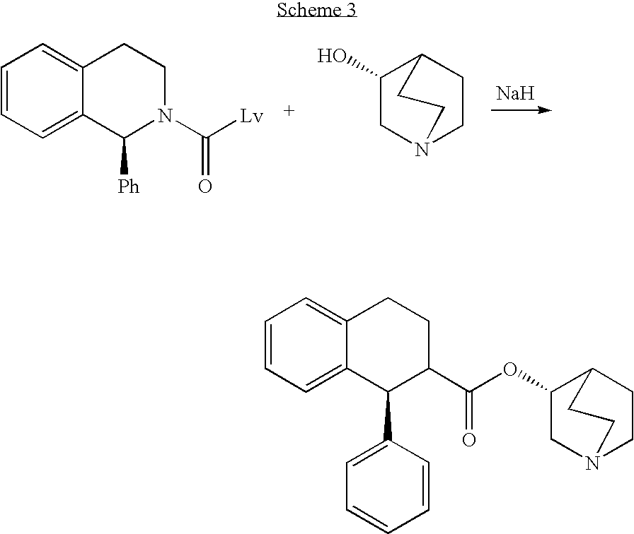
[Na].C1=CC=C2C(=C1)CCN(C([Lv])=O)C2[Ph].C1(O)CN2CCC1CC2.C1(OC(=O)C2CCC3=CC=CC=C3C2C2=CC=CC=C2)CN2CCC1CC2
